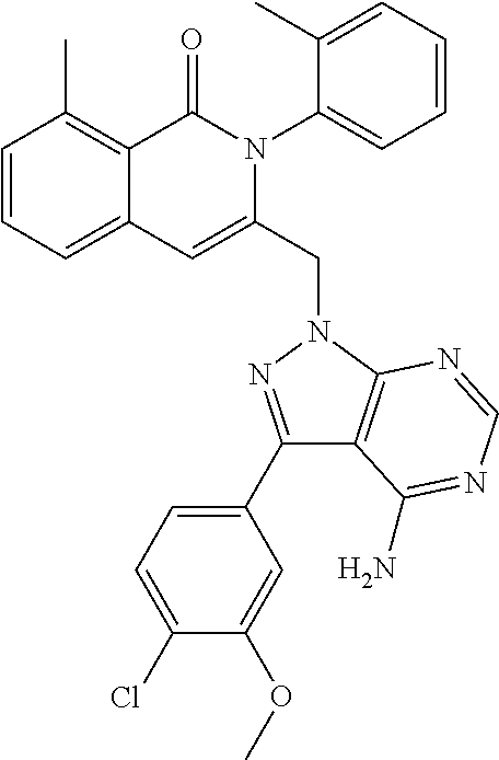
C1=CC=C2C(=C1C)C(=O)N(C1=CC=CC=C1C)C(CN1C3=C(C(C4=CC=C(Cl)C(OC)=C4)=N1)C(N)=NC=N3)=C2
